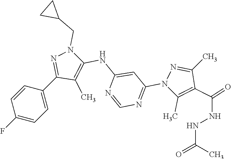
C1=C(F)C=CC(C2=NN(CC3CC3)C(NC3=CC(N4C(C)=C(C(NNC(C)=O)=O)C(C)=N4)=NC=N3)=C2C)=C1
